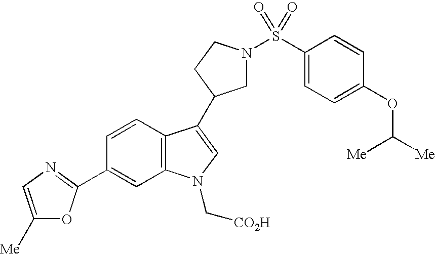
C1N(S(C2=CC=C(OC([Me])[Me])C=C2)(=O)=O)CCC1C1=CN(C[CO2H])C2=C1C=CC(C1=NC=C([Me])O1)=C2
